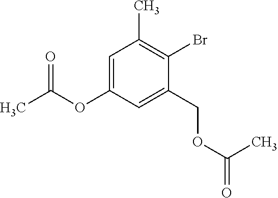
C1=C(OC(C)=O)C=C(COC(=O)C)C(Br)=C1C
